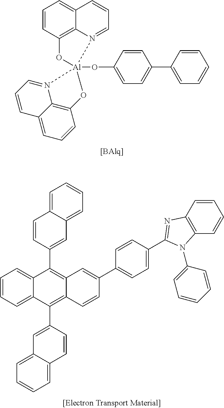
C1=CC2=C3C(=C1)C=CC=N3[Al]1(OC3=CC=C(C4=CC=CC=C4)C=C3)(O2)N2=CC=CC3=CC=CC(=C32)O1.C1=CC=C2C(=C1)C(C1=CC3=CC=CC=C3C=C1)=C1C(=C2C2=CC3=CC=CC=C3C=C2)C=CC(C2=CC=C(C3=NC4=C(C=CC=C4)N3C3=CC=CC=C3)C=C2)=C1
